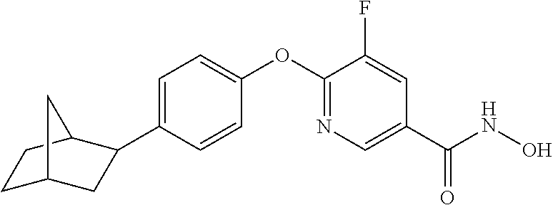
C1=C(C2CC3CCC2C3)C=CC(OC2=NC=C(C(NO)=O)C=C2F)=C1
